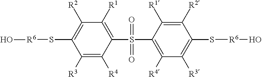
C1([R3])=C([R4])C(S(C2=C([R4])C([R3])=C(S[R6]O)C([R2])=C2[R1])(=O)=O)=C([R1])C([R2])=C1S[R6]O
